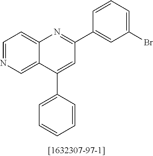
C1=NC=C2C(=C1)N=C(C1=CC(Br)=CC=C1)C=C2C1=CC=CC=C1
